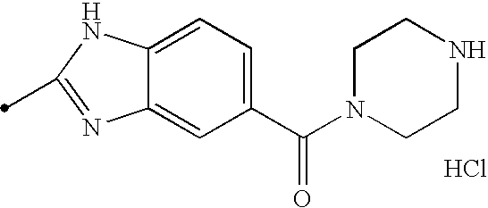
C1(C(N2CCNCC2)=O)=CC=C2C(=C1)N=C(C)N2.Cl
